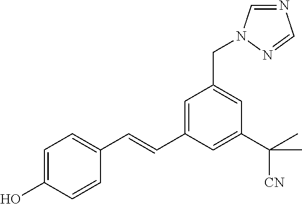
N1=CN(CC2=CC(C([CN])(C)C)=CC(C=CC3=CC=C(O)C=C3)=C2)N=C1
